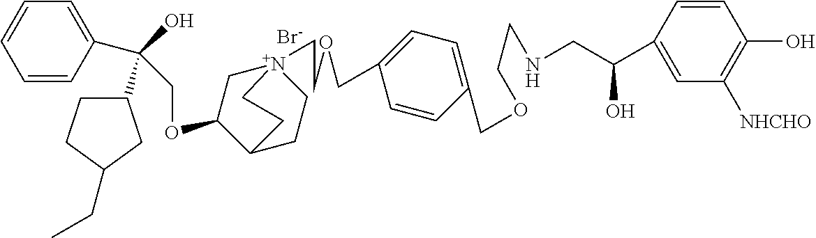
[Br-].C(OC1C[N+]2(CCOCC3=CC=C(COCCNCC(O)C4=CC([NHCHO])=C(O)C=C4)C=C3)CCC1CC2)C(O)(C1CCC(CC)C1)C1=CC=CC=C1
